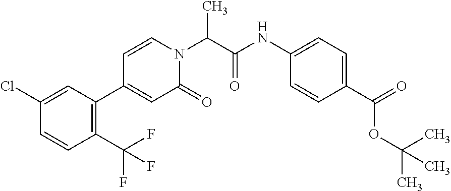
C1(C(F)(F)F)=C(C2=CC(=O)N(C(C(NC3=CC=C(C(OC(C)(C)C)=O)C=C3)=O)C)C=C2)C=C(Cl)C=C1
